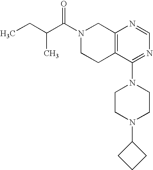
C(CC)(C(N1CCC2=C(C1)N=CN=C2N1CCN(C2CCC2)CC1)=O)C
